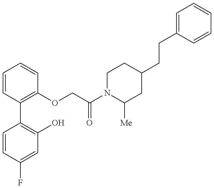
C1=CC(F)=CC(O)=C1C1=C(OCC(N2C([Me])CC(CCC3=CC=CC=C3)CC2)=O)C=CC=C1
